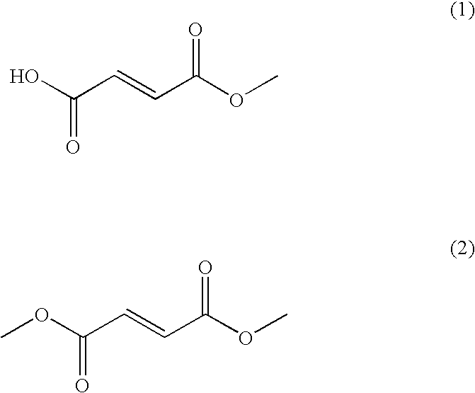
OC(C=CC(OC)=O)=O.O(C(C=CC(OC)=O)=O)C
